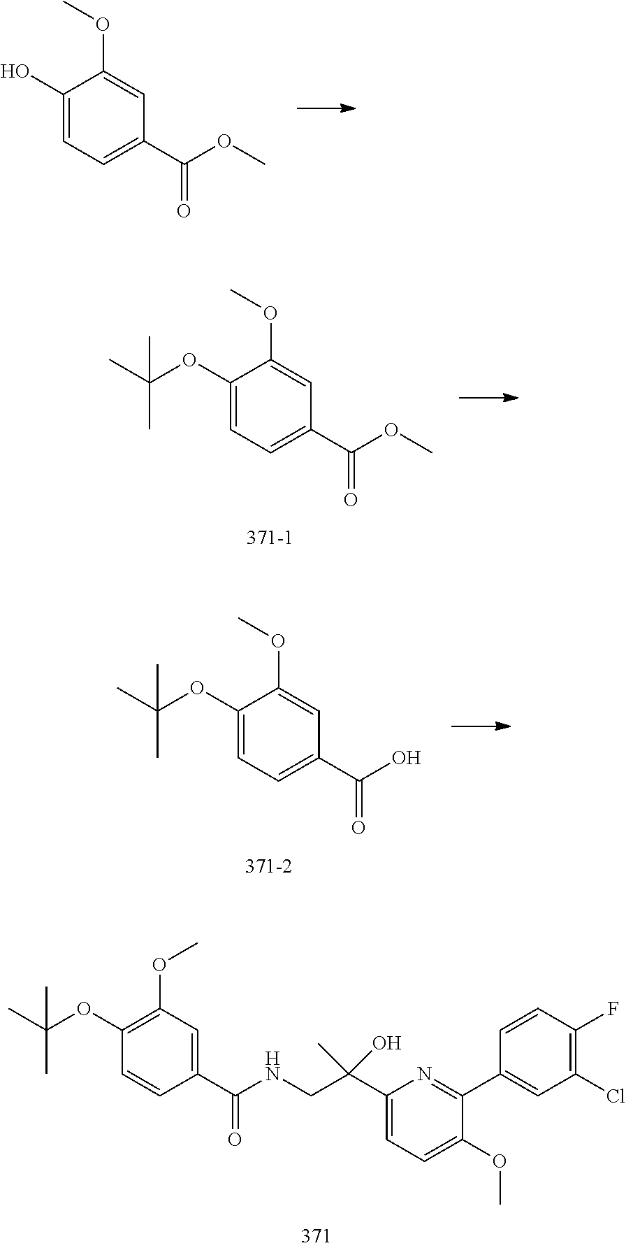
C1(C(OC)=O)=CC=C(O)C(OC)=C1.C1=CC(C(NCC(C2=CC=C(OC)C(C3=CC(Cl)=C(F)C=C3)=N2)(O)C)=O)=CC(OC)=C1OC(C)(C)C.C1(C(O)=O)=CC=C(OC(C)(C)C)C(OC)=C1.C1(C(OC)=O)=CC=C(OC(C)(C)C)C(OC)=C1
